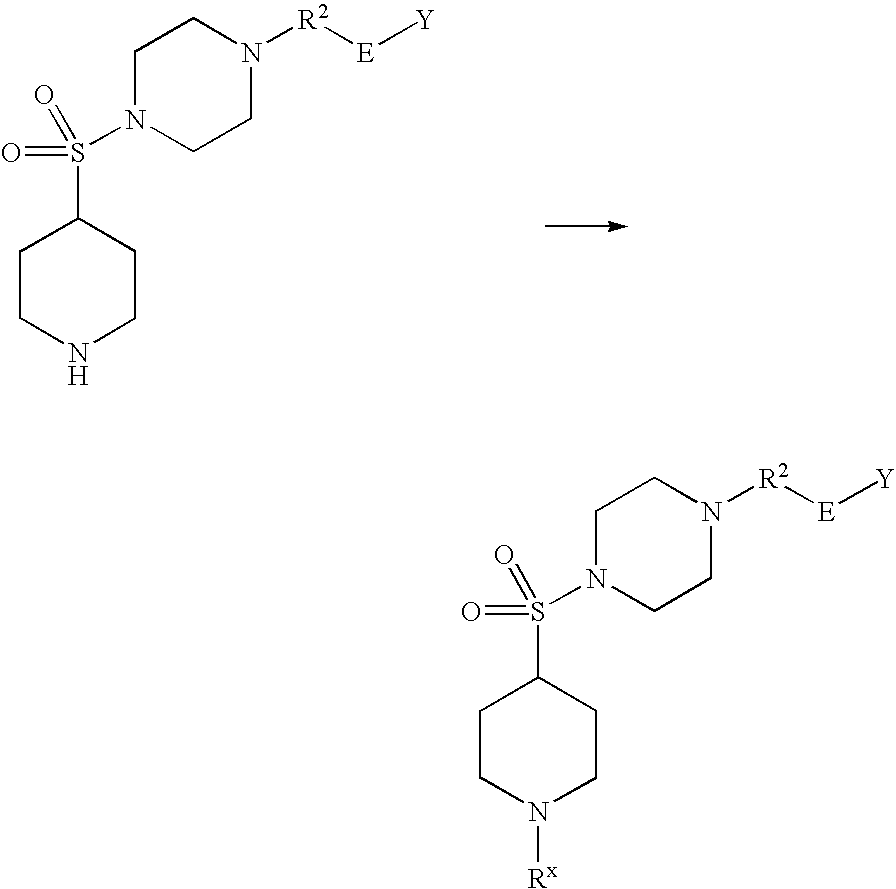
C1CN([R2][E][Y])CCN1S(C1CCN([Rx])CC1)(=O)=O.C1CN([R2][E][Y])CCN1S(C1CCNCC1)(=O)=O
